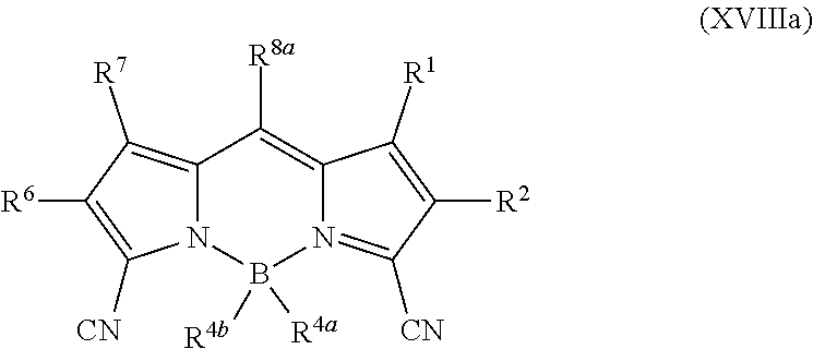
B1([R4a])([R4b])N2C(=C([R7])C([R6])=C2[CN])C([R8a])=C2C([R1])=C([R2])C([CN])=N12
